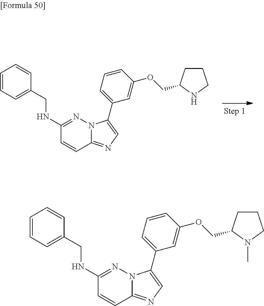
C1=CC=C(CNC2=NN3C(=NC=C3C3=CC=CC(OCC4CCCN4)=C3)C=C2)C=C1.C1=CC=C(CNC2=NN3C(=NC=C3C3=CC=CC(OCC4CCCN4C)=C3)C=C2)C=C1
